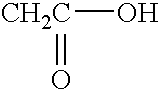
O[CH2C]=O
